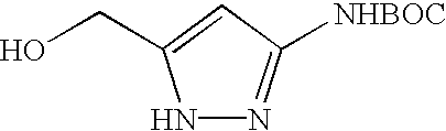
N1N=C([NHBOC])C=C1CO
